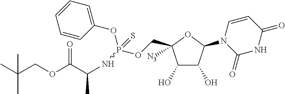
C1(O)C(O)C(N2C(=O)NC(=O)C=C2)OC1(COP(NC(C)C(OCC(C)(C)C)=O)(OC1=CC=CC=C1)=S)[N3]
